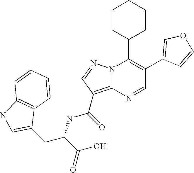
C1(C2=COC=C2)=C(C2CCCCC2)N2C(=C(C(NC(C(O)=O)CC3=CNC4=C3C=CC=C4)=O)C=N2)N=C1
